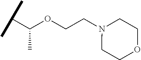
C(OCCN1CCOCC1)(C(C)C)C
